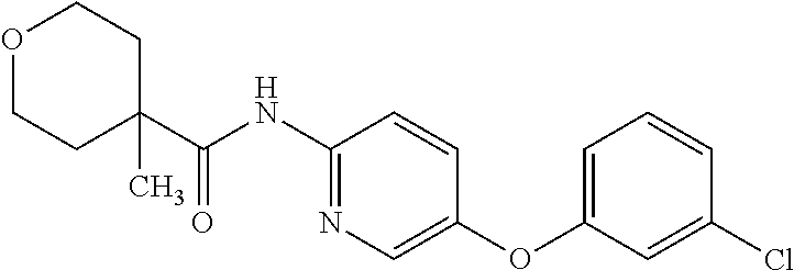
C1C(C(NC2=NC=C(OC3=CC=CC(Cl)=C3)C=C2)=O)(C)CCOC1
